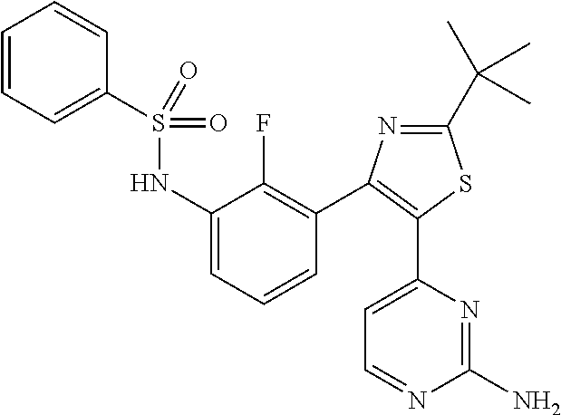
C1(C(C)(C)C)=NC(C2=C(F)C(NS(=O)(=O)C3=CC=CC=C3)=CC=C2)=C(C2=CC=NC(N)=N2)S1
